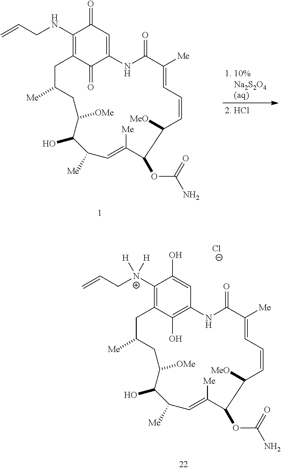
C1(NCC=C)=C2C(=O)C(=CC1=O)NC(=O)C([Me])=CC=CC([MeO])C(OC(=O)N)C([Me])=CC([Me])C(O)C([OMe])CC([Me])C2.C1([N+](CC=C)([H])[H])=C2C(O)=C(C=C1O)NC(=O)C([Me])=CC=CC([MeO])C(OC(=O)N)C([Me])=CC([Me])C(O)C([OMe])CC([Me])C2.[Cl-]
